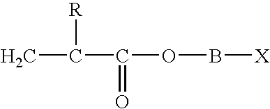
CC([R])C(OB[X])=O
